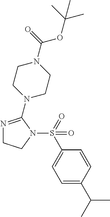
N1=C(N2CCN(C(OC(C)(C)C)=O)CC2)N(S(C2=CC=C(C(C)C)C=C2)(=O)=O)CC1
